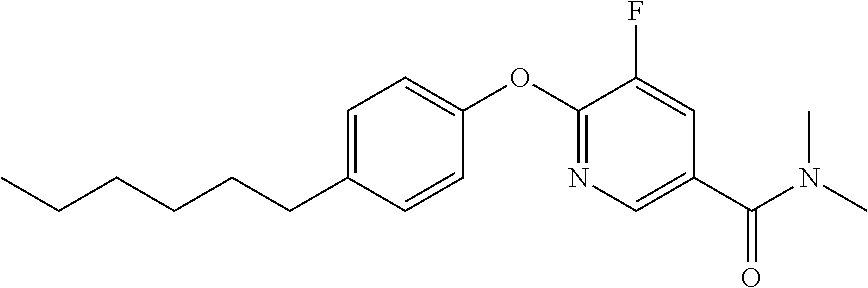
C1=C(CCCCCC)C=CC(OC2=NC=C(C(N(C)C)=O)C=C2F)=C1
